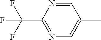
C1(C(F)(F)F)=NC=C(C)C=N1
